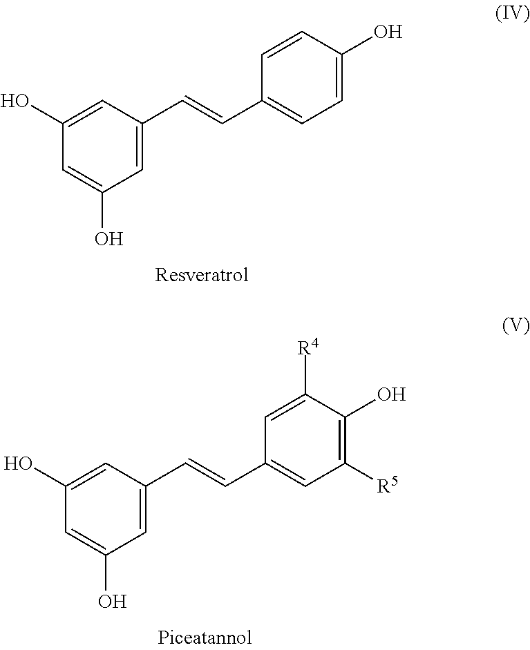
C1(O)=CC(C=CC2=CC=C(O)C=C2)=CC(O)=C1.C1(O)=CC(C=CC2=CC([R5])=C(O)C([R4])=C2)=CC(O)=C1
